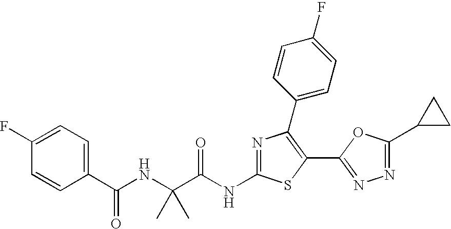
C1(F)=CC=C(C(NC(C(=O)NC2=NC(C3=CC=C(F)C=C3)=C(C3=NN=C(C4CC4)O3)S2)(C)C)=O)C=C1
